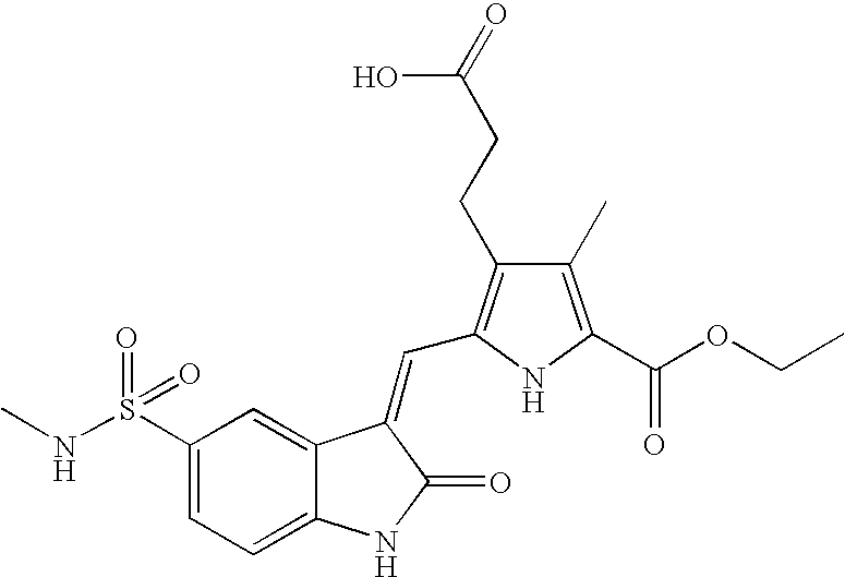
C1(S(NC)(=O)=O)=CC=C2C(=C1)C(=CC1=C(CCC(O)=O)C(C)=C(C(OCC)=O)N1)C(=O)N2
